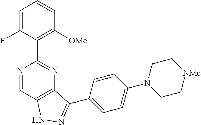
C1=C(F)C(C2=NC3=C(C=N2)NN=C3C2=CC=C(N3CC[NMe]CC3)C=C2)=C([OMe])C=C1
